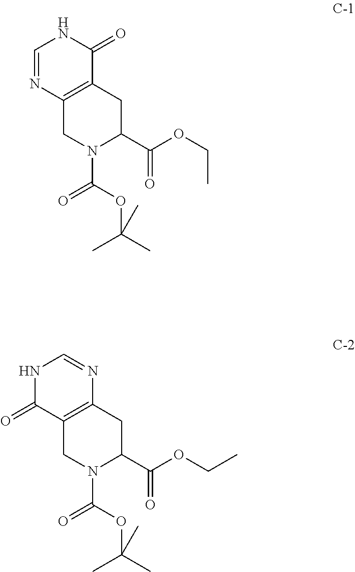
N1(C(OC(C)(C)C)=O)C(C(OCC)=O)CC2=C(C1)N=CNC2=O.N1(C(OC(C)(C)C)=O)C(C(OCC)=O)CC2=C(C1)C(=O)NC=N2
